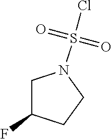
C1C(F)CCN1S(=O)(=O)Cl
